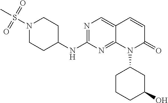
N1(S(C)(=O)=O)CCC(NC2=NC=C3C(=N2)N(C2CCCC(O)C2)C(=O)C=C3)CC1
